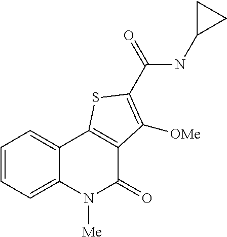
C1(NC(C2=C([OMe])C3=C(C4=CC=CC=C4N([Me])C3=O)S2)=O)CC1
